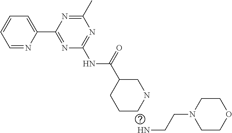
C1=NC(C2=NC(NC(=O)C3CCCNC3)=NC(C)=N2)=CC=C1.NCCN1CCOCC1
